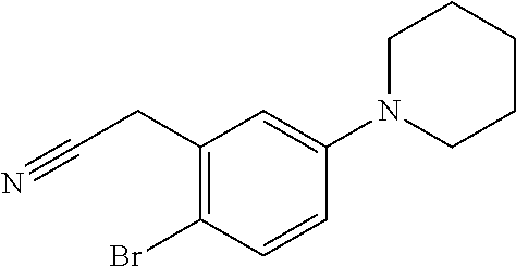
C1(CC#N)=C(Br)C=CC(N2CCCCC2)=C1
